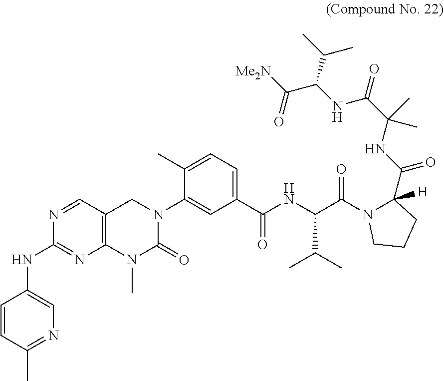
C1=CC(C)=NC=C1NC1=NC2=C(C=N1)CN(C1=CC(C(NC(C(=O)N3C([H])(C(NC(C(=O)NC(C(=O)[Me2N])C(C)C)(C)C)=O)CCC3)C(C)C)=O)=CC=C1C)C(=O)N2C
